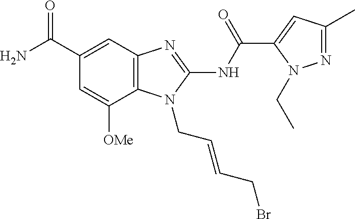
C12=C(C=C(C(N)=O)C=C1[OMe])N=C(NC(C1=CC(C)=NN1CC)=O)N2CC=CCBr
